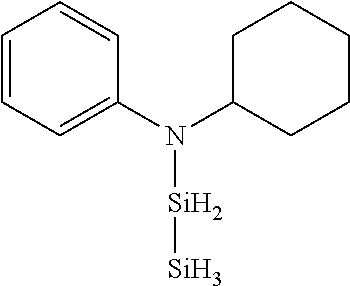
C1(N(C2CCCCC2)[Si][Si])=CC=CC=C1
